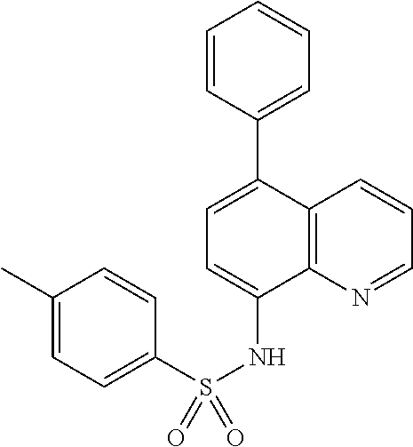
C12=C(N=CC=C1)C(NS(C1=CC=C(C)C=C1)(=O)=O)=CC=C2C1=CC=CC=C1
